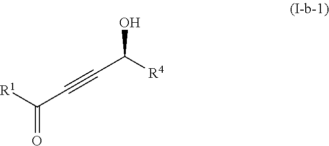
OC([R4])C#CC([R1])=O
